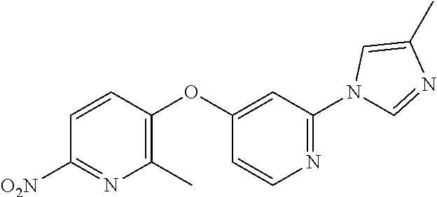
C1(C)=C(OC2=CC(N3C=NC(C)=C3)=NC=C2)C=CC([O2N])=N1
